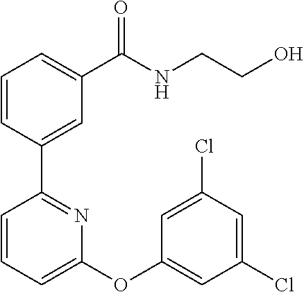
C1=CC(C2=NC(OC3=CC(Cl)=CC(Cl)=C3)=CC=C2)=CC(C(NCCO)=O)=C1
